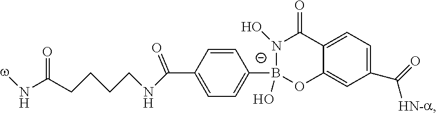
C1=C(C(NCCCCC(N[w])=O)=O)C=CC(B2(O)OC3=CC(C([HN-a])=O)=CC=C3C(=O)[N-]2O)=C1
